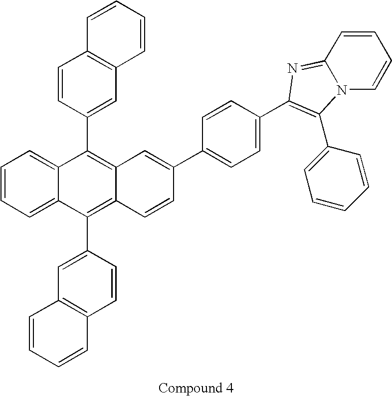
C12=C(C3=CC4=C(C=C3)C=CC=C4)C3=CC=CC=C3C(C3=CC4=C(C=C3)C=CC=C4)=C1C=C(C1=CC=C(C3=C(C4=CC=CC=C4)N4C(=N3)C=CC=C4)C=C1)C=C2
